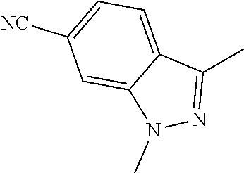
C1([NC])=CC=C2C(=C1)N(C)N=C2C
